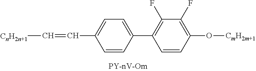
[CnH2n+1]C=CC1=CC=C(C2=C(F)C(F)=C(O[CmH2m+1])C=C2)C=C1
